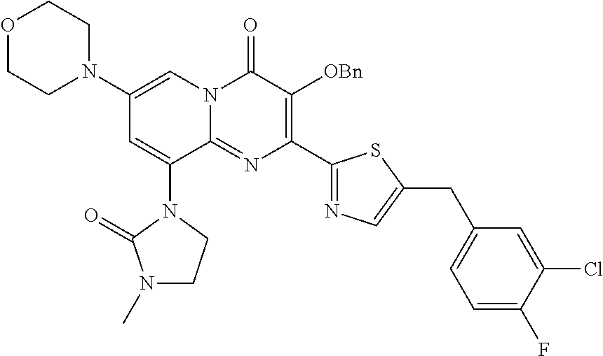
O1CCN(C2=CN3C(=NC(C4=NC=C(CC5=CC=C(F)C(Cl)=C5)S4)=C([OBn])C3=O)C(N3C(=O)N(C)CC3)=C2)CC1
